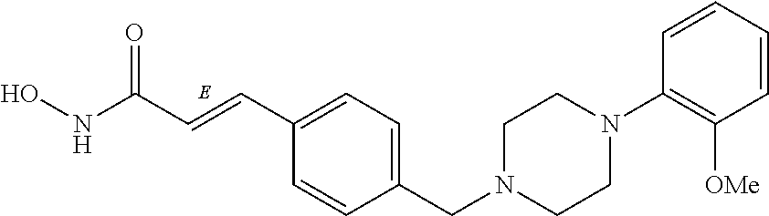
C1(CN2CCN(C3=C([OMe])C=CC=C3)CC2)=CC=C(C=CC(NO)=O)C=C1
